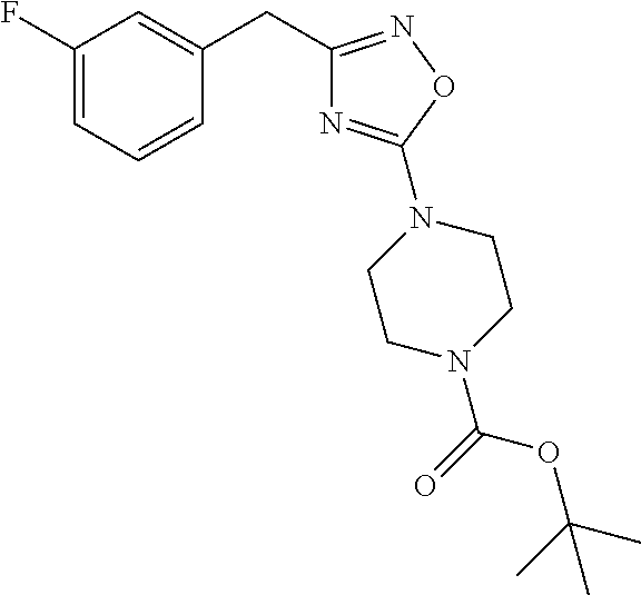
C1(F)=CC=CC(CC2=NOC(N3CCN(C(=O)OC(C)(C)C)CC3)=N2)=C1
